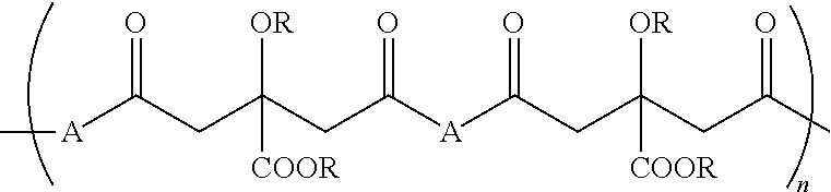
[A](C(CC(CC([A]C(CC(CC(C)=O)([OR])[COOR])=O)=O)([OR])[COOR])=O)C
